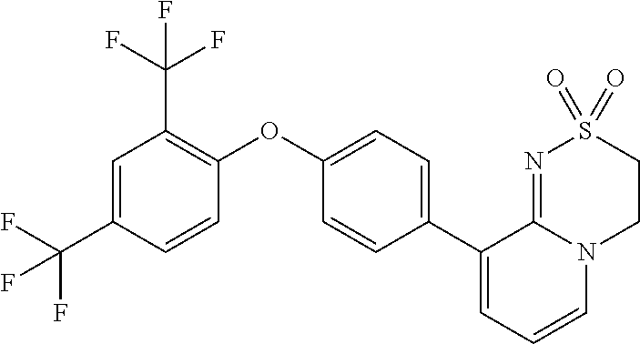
C1(C2=CC=CN3C2=NS(=O)(=O)CC3)=CC=C(OC2=C(C(F)(F)F)C=C(C(F)(F)F)C=C2)C=C1
